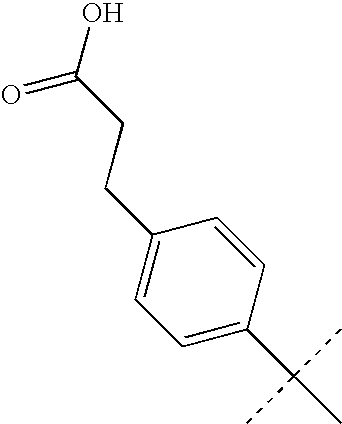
O=C(CCC1=CC=C(C(C)(C)C)C=C1)O
